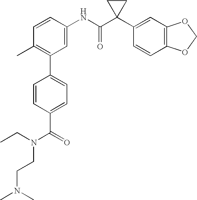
C1=CC(NC(C2(C3=CC4=C(C=C3)OCO4)CC2)=O)=CC(C2=CC=C(C(=O)N(CC)CCN(C)C)C=C2)=C1C
